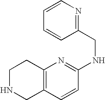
C12=C(C=CC(NCC3=NC=CC=C3)=N1)CNCC2
